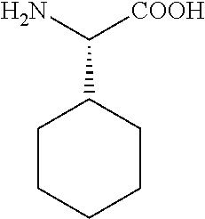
C(C1CCCCC1)([COOH])N
